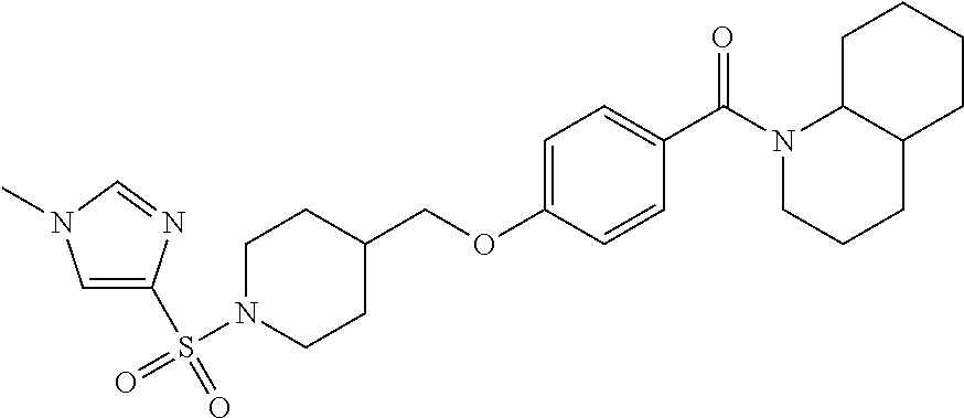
C1(S(=O)(N2CCC(COC3=CC=C(C(N4CCCC5C4CCCC5)=O)C=C3)CC2)=O)=CN(C)C=N1
